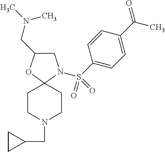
C1(CN(C)C)CN(S(C2=CC=C(C(=O)C)C=C2)(=O)=O)C2(O1)CCN(CC1CC1)CC2
